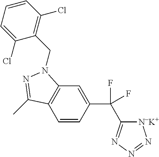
C1=CC(C(F)(C2=NN=N[N-K+]2)F)=CC2=C1C(C)=NN2CC1=C(Cl)C=CC=C1Cl
